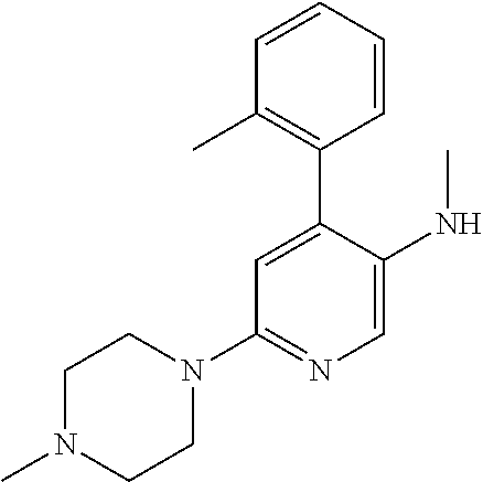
C1(C2=CC(N3CCN(C)CC3)=NC=C2NC)=C(C)C=CC=C1
